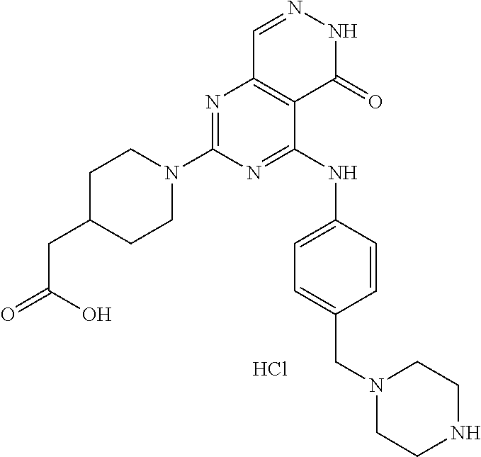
N1=C(NC2=CC=C(CN3CCNCC3)C=C2)C2=C(N=C1N1CCC(CC(=O)O)CC1)C=NNC2=O.Cl
